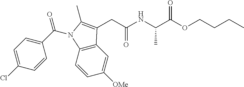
C(NC(C(OCCCC)=O)C)(CC1=C(C)N(C(C2=CC=C(Cl)C=C2)=O)C2=C1C=C([OMe])C=C2)=O
